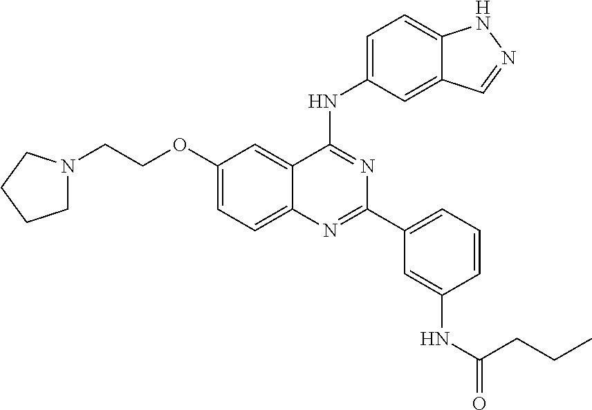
C1(OCCN2CCCC2)=CC=C2C(=C1)C(NC1=CC=C3C(=C1)C=NN3)=NC(C1=CC=CC(NC(=O)CCC)=C1)=N2
